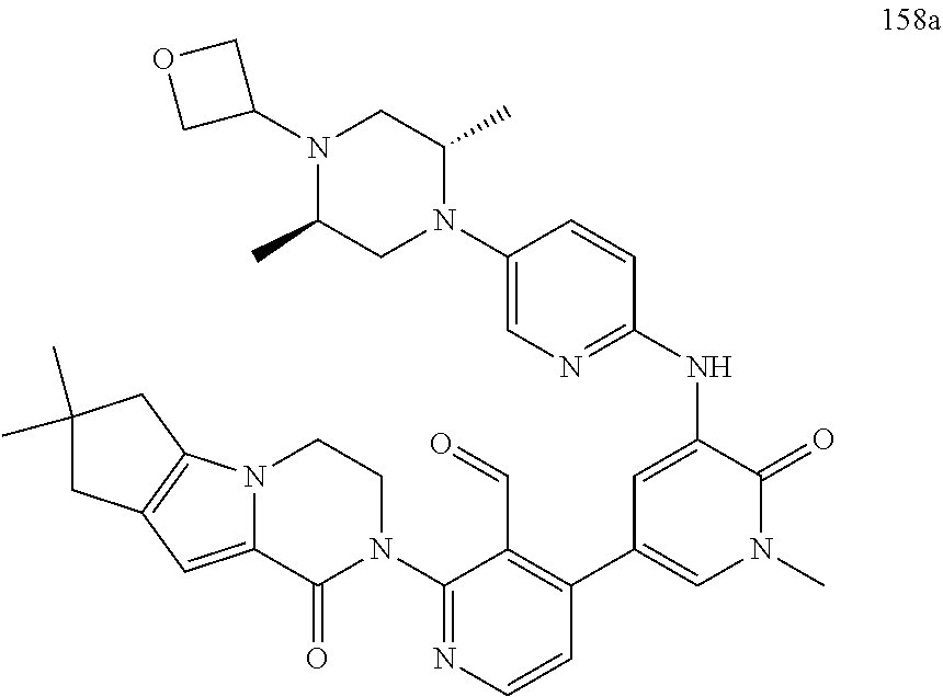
N(C1=CC(C2=C(C=O)C(N3CCN4C(=CC5=C4CC(C)(C)C5)C3=O)=NC=C2)=CN(C)C1=O)C1=NC=C(N2C(C)CN(C3COC3)C(C)C2)C=C1
